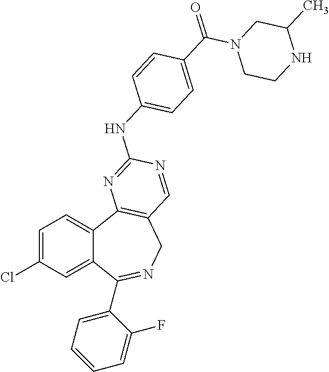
C1=C(Cl)C=C2C(=C1)C1=C(CN=C2C2=CC=CC=C2F)C=NC(NC2=CC=C(C(=O)N3CCNC(C)C3)C=C2)=N1
